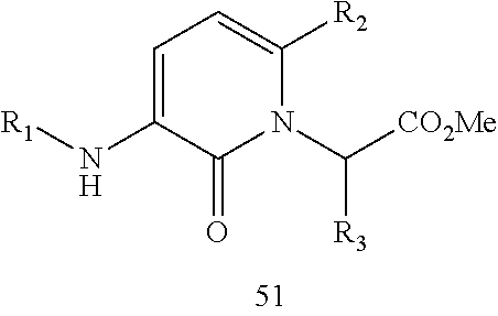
C1=C(N[R1])C(=O)N(C([CO2Me])[R3])C([R2])=C1
